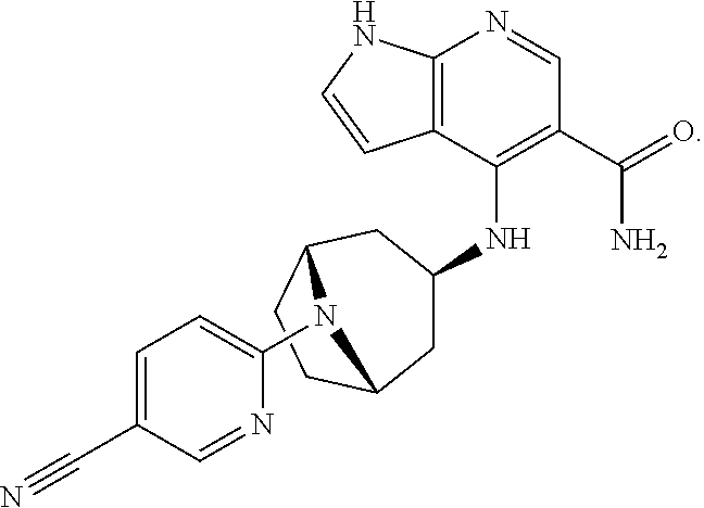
C12=C(C(NC3CC4CCC(C3)N4C3=CC=C(C#N)C=N3)=C(C(=O)N)C=N1)C=CN2
